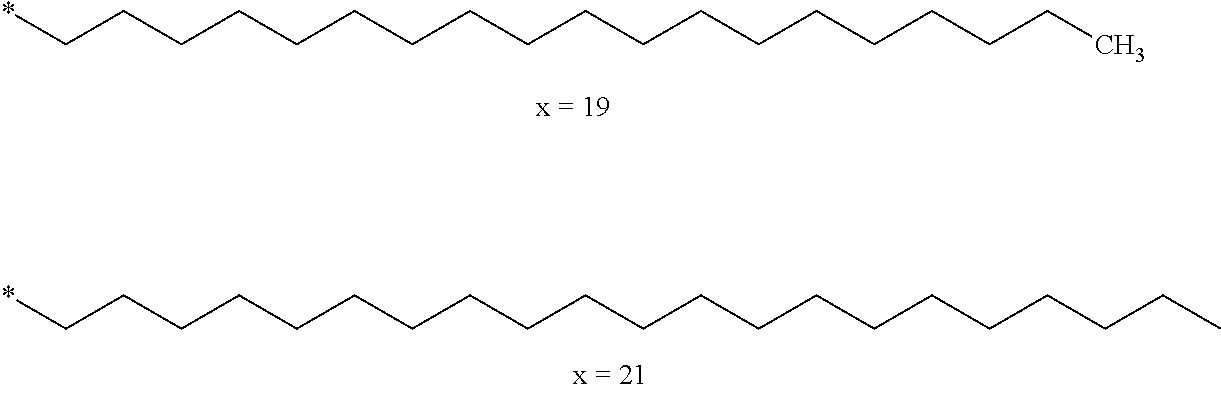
*CCCCCCCCCCCCCCCCCCCCC.*CCCCCCCCCCCCCCCCCCC
